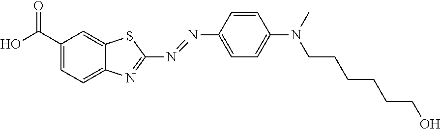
OC(C1=CC=C2C(=C1)SC(N=NC1=CC=C(N(CCCCCCO)C)C=C1)=N2)=O
